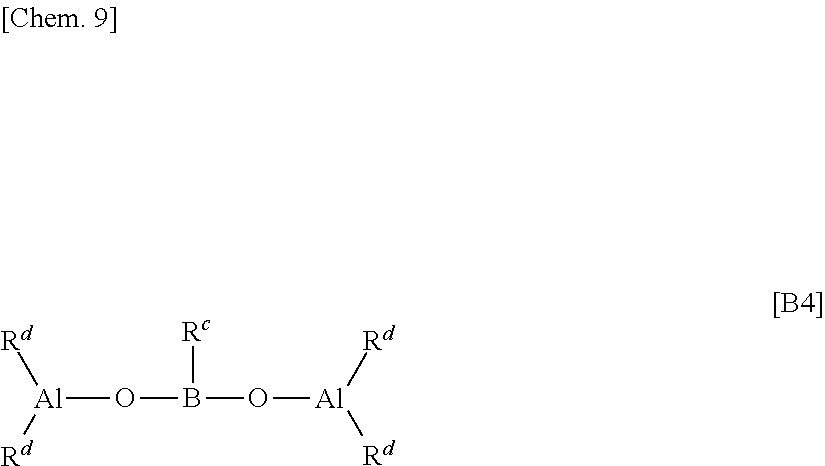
[Al](OB([Rc])O[Al]([Rd])[Rd])([Rd])[Rd]
